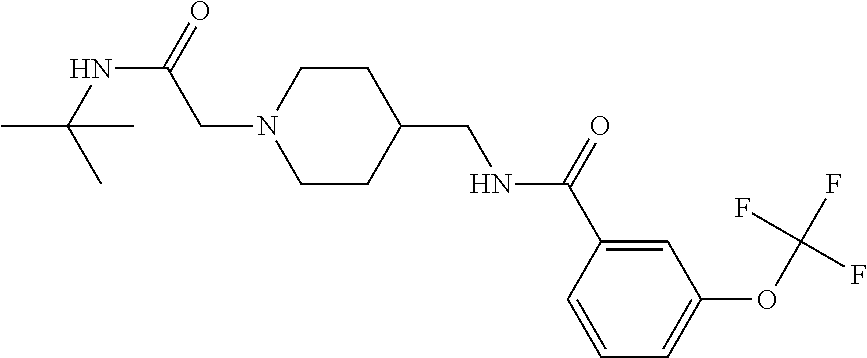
N1(CC(NC(C)(C)C)=O)CCC(CNC(C2=CC(OC(F)(F)F)=CC=C2)=O)CC1
